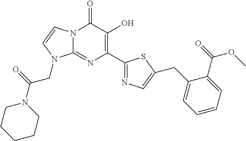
N12C(=NC(C3=NC=C(CC4=CC=CC=C4C(OC)=O)S3)=C(O)C1=O)N(CC(N1CCCCC1)=O)C=C2
